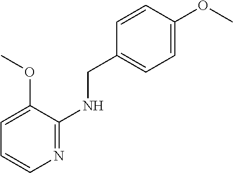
C1=CC(OC)=CC=C1CNC1=NC=CC=C1OC
